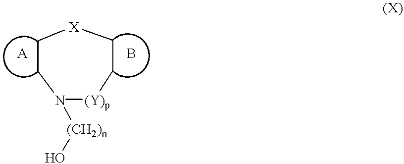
C1C[X]CCN([(CH2)n]O)[(Y)p]1
